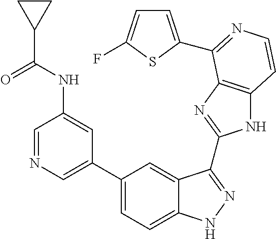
C1(C2=CN=CC(NC(C3CC3)=O)=C2)=CC=C2C(=C1)C(C1=NC3=C(N1)C=CN=C3C1=CC=C(F)S1)=NN2
